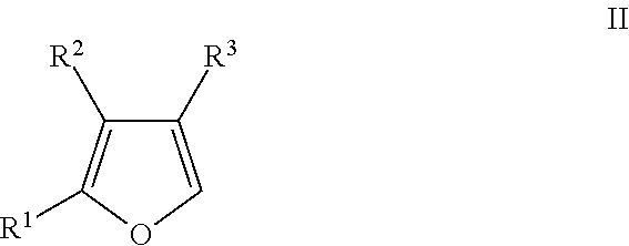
C1([R3])=COC([R1])=C1[R2]
